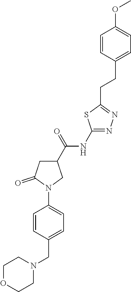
O(C1=CC=C(CCC2=NN=C(NC(C3CC(=O)N(C4=CC=C(CN5CCOCC5)C=C4)C3)=O)S2)C=C1)C
